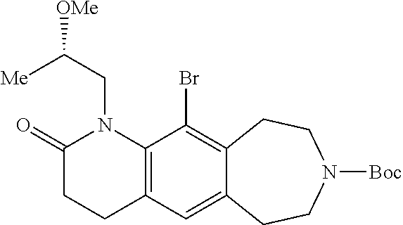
C1(=O)CCC2=C(N1CC([OMe])[Me])C(Br)=C1C(=C2)CCN([Boc])CC1
